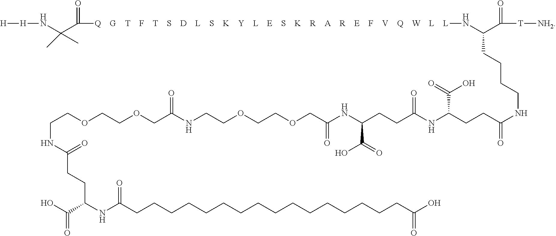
[H][H]NC(C([Q    G    T    F    T    S    D    L    S    K    Y    L    E    S    K    R    A    R    E    F    V    Q    W    L    L]NC(C([T][NH2])=O)CCCCNC(=O)CCC(NC(CCC(NC(COCCOCCNC(COCCOCCNC(CCC(NC(CCCCCCCCCCCCCCCCC(O)=O)=O)C(O)=O)=O)=O)=O)C(=O)O)=O)C(=O)O)=O)(C)C
